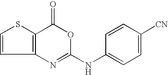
C12=C(C(=O)OC(NC3=CC=C([CN])C=C3)=N1)SC=C2
